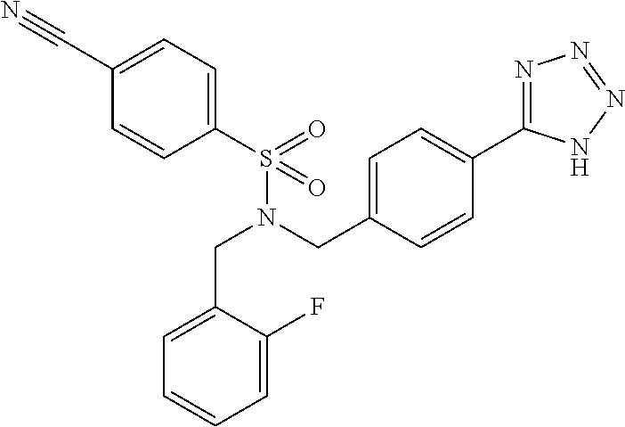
C(N(CC1=CC=C(C2=NN=NN2)C=C1)S(C1=CC=C(C#N)C=C1)(=O)=O)C1=CC=CC=C1F
